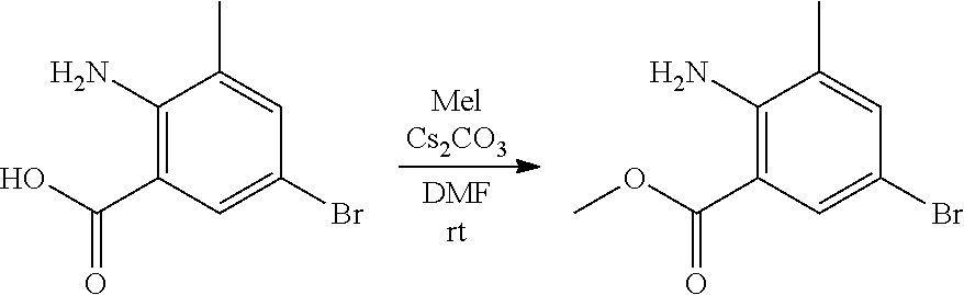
C1(N)=C(C(O)=O)C=C(Br)C=C1C.C1(N)=C(C(OC)=O)C=C(Br)C=C1C
